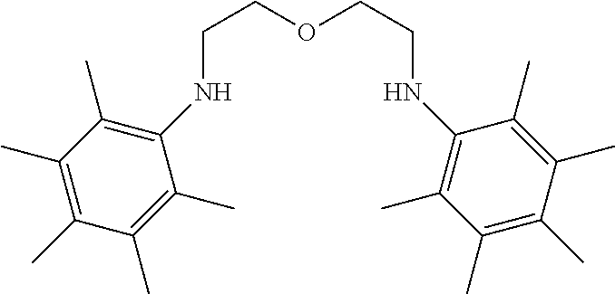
C(COCCNC1=C(C)C(C)=C(C)C(C)=C1C)NC1=C(C)C(C)=C(C)C(C)=C1C
